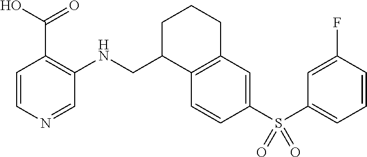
C1=CN=CC(NCC2C3=C(CCC2)C=C(S(C2=CC=CC(F)=C2)(=O)=O)C=C3)=C1C(O)=O
